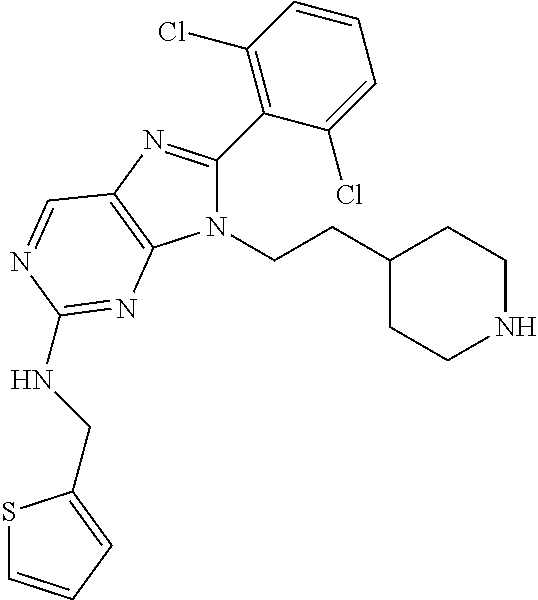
N1(CCC2CCNCC2)C(C2=C(Cl)C=CC=C2Cl)=NC2=C1N=C(NCC1=CC=CS1)N=C2
